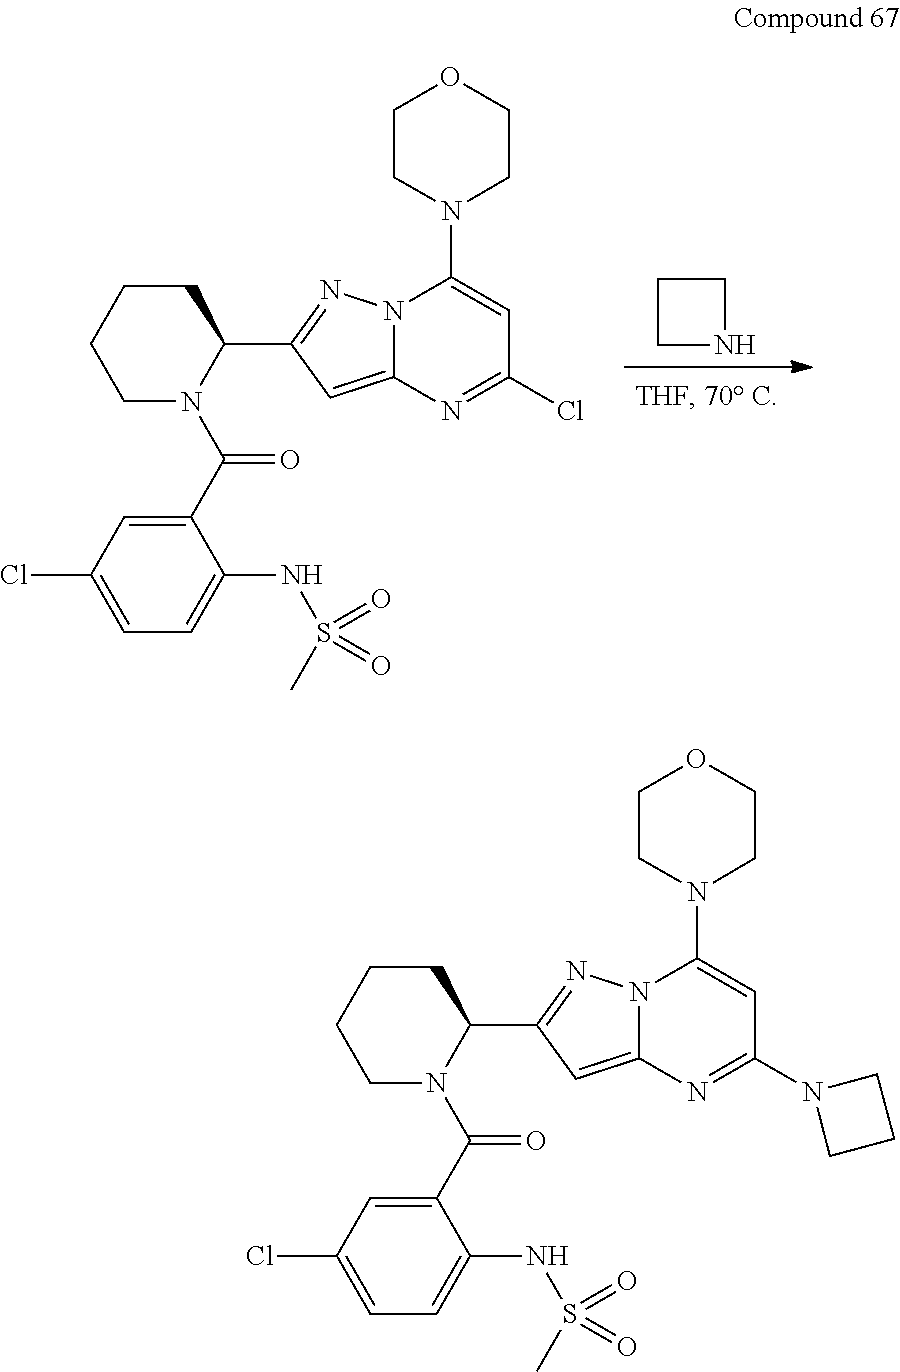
C1NCC1.N1(C(C2=CC(Cl)=CC=C2NS(C)(=O)=O)=O)C(C2=NN3C(=C2)N=C(Cl)C=C3N2CCOCC2)CCCC1.N1(C(C2=CC(Cl)=CC=C2NS(C)(=O)=O)=O)C(C2=NN3C(=C2)N=C(N2CCC2)C=C3N2CCOCC2)CCCC1
